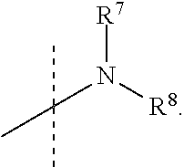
C(N([R8])[R7])(C)(C)C
